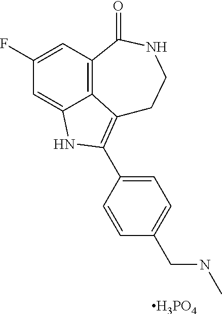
C12=C3C=C(F)C=C1NC(C1=CC=C(CNC)C=C1)=C2CCNC3=O.[H3PO4]
